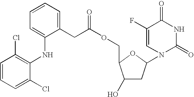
C1=CC=C(NC2=C(Cl)C=CC=C2Cl)C(CC(OCC2C(O)CC(N3C=C(F)C(=O)NC3=O)O2)=O)=C1
